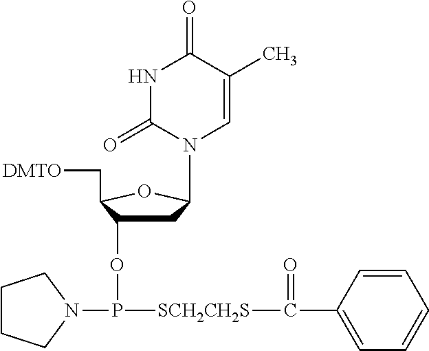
N1C(=O)N(C2CC(OP(N3CCCC3)[SCH2CH2S]C(C3=CC=CC=C3)=O)C(C[DMTO])O2)C=C(C)C1=O
